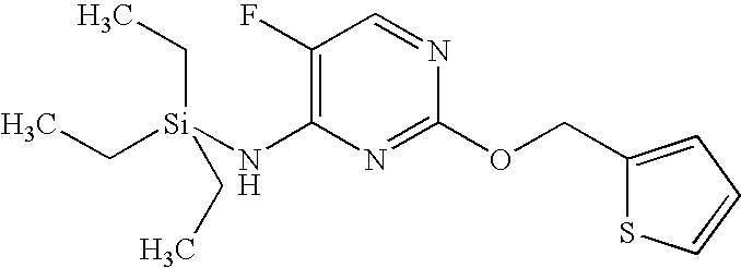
C1(F)=C(N[Si](CC)(CC)CC)N=C(OCC2=CC=CS2)N=C1
